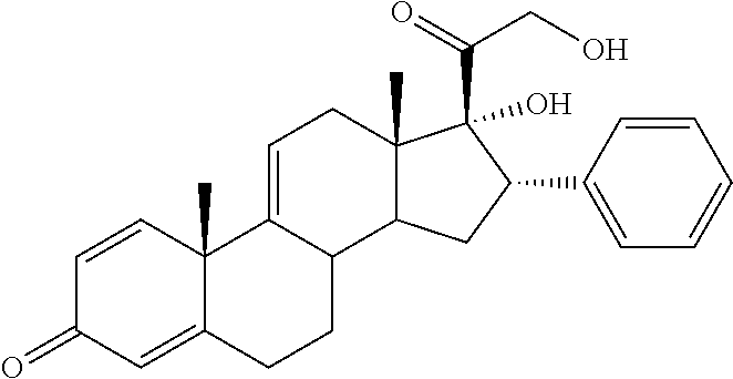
C1=CC2(C)C(=CC1=O)CCC1C2=CCC2(C)C1CC(C1=CC=CC=C1)C2(C(=O)CO)O
